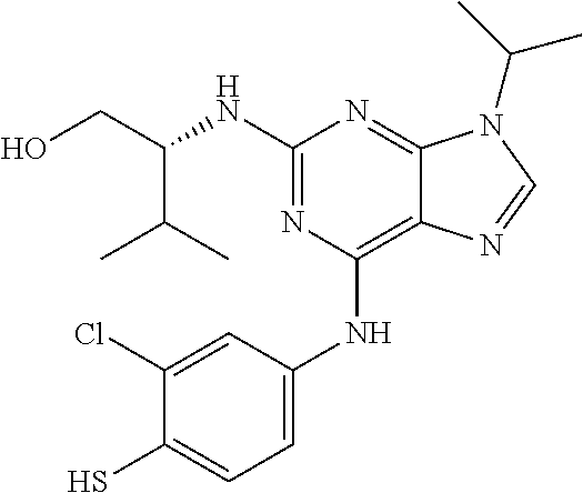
C1(NC(CO)C(C)C)=NC(NC2=CC=C(S)C(Cl)=C2)=C2C(=N1)N(C(C)C)C=N2
